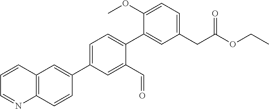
C1=C(C2=CC3=C(C=C2)N=CC=C3)C=C(C=O)C(C2=CC(CC(OCC)=O)=CC=C2OC)=C1
